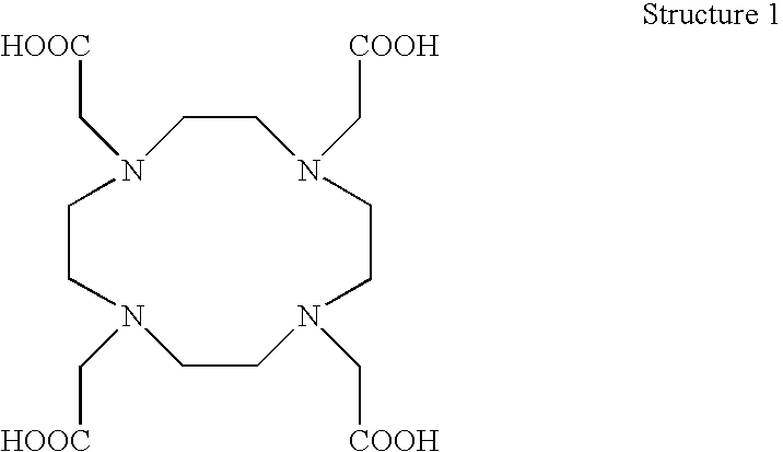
C1CN(C[HOOC])CCN(C[COOH])CCN(C[COOH])CCN1C[HOOC]
